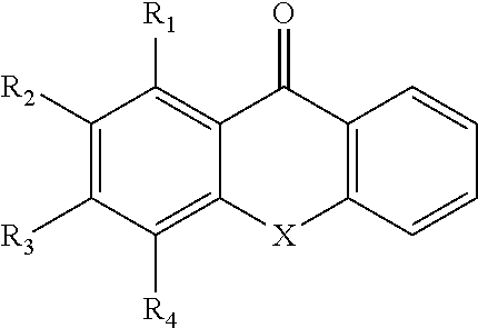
C1([R2])=C([R3])C([R4])=C2C(=C1[R1])C(=O)C1=C([X]2)C=CC=C1
